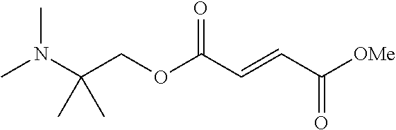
CN(C(COC(C=CC([OMe])=O)=O)(C)C)C
